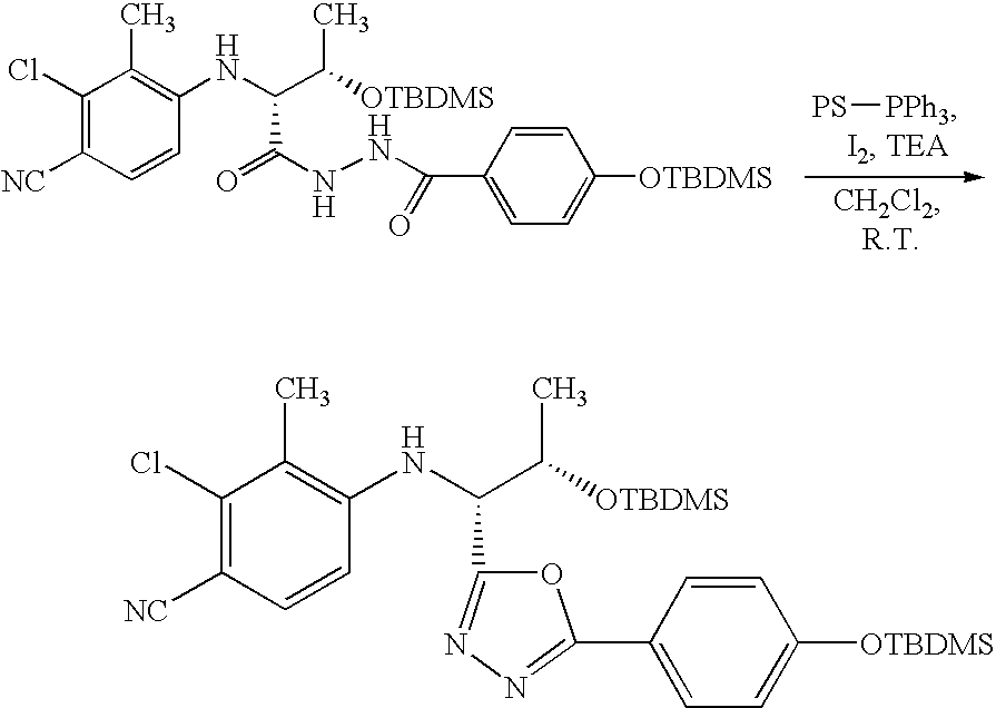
[PS][PPh3].C1(Cl)=C([NC])C=CC(NC(C([OTBDMS])C)C(NNC(C2=CC=C([OTBDMS])C=C2)=O)=O)=C1C.C1(Cl)=C([NC])C=CC(NC(C([OTBDMS])C)C2=NN=C(C3=CC=C([OTBDMS])C=C3)O2)=C1C
